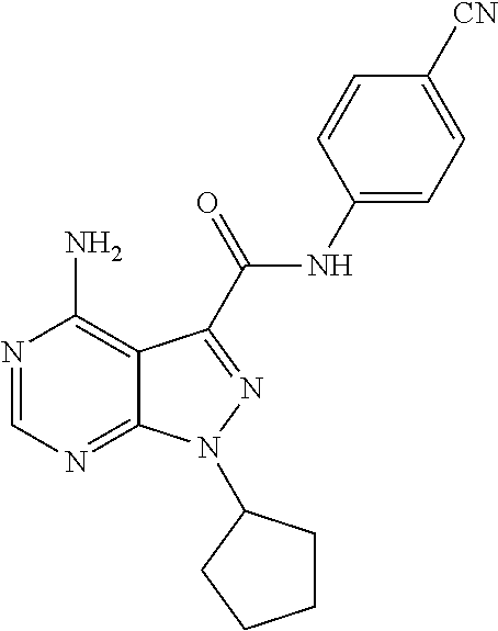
N1=CN=C2C(=C1N)C(C(NC1=CC=C([CN])C=C1)=O)=NN2C1CCCC1
